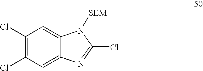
C1(Cl)=C(Cl)C=C2C(=C1)N([SEM])C(Cl)=N2
